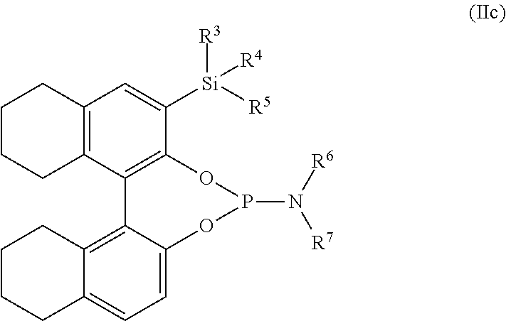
C12=C(C3=C(C([Si]([R3])([R4])[R5])=C1)OP(N([R6])[R7])OC1=CC=C4C(=C31)CCCC4)CCCC2
